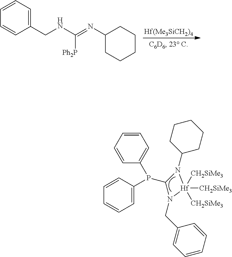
C1=C(P(C2N(C3CCCCC3)[Hf]([CH2SiMe3])([CH2SiMe3])([CH2SiMe3])N2CC2=CC=CC=C2)C2=CC=CC=C2)C=CC=C1.[Hf(Me3SiCH2)4].C1(CNC(=NC2CCCCC2)[Ph2P])=CC=CC=C1
